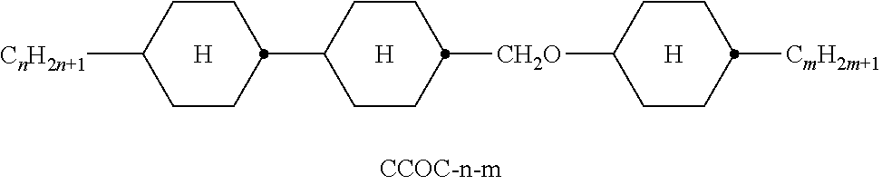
C1([CnH2n+1])CCC(C2CCC([CH2O]C3CCC([CmH2m+1])CC3)CC2)CC1.[H].[H].[H]
